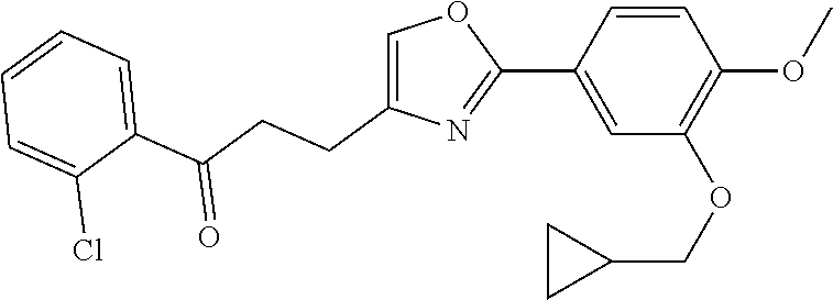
C1(C2=CC(OCC3CC3)=C(OC)C=C2)=NC(CCC(C2=CC=CC=C2Cl)=O)=CO1
